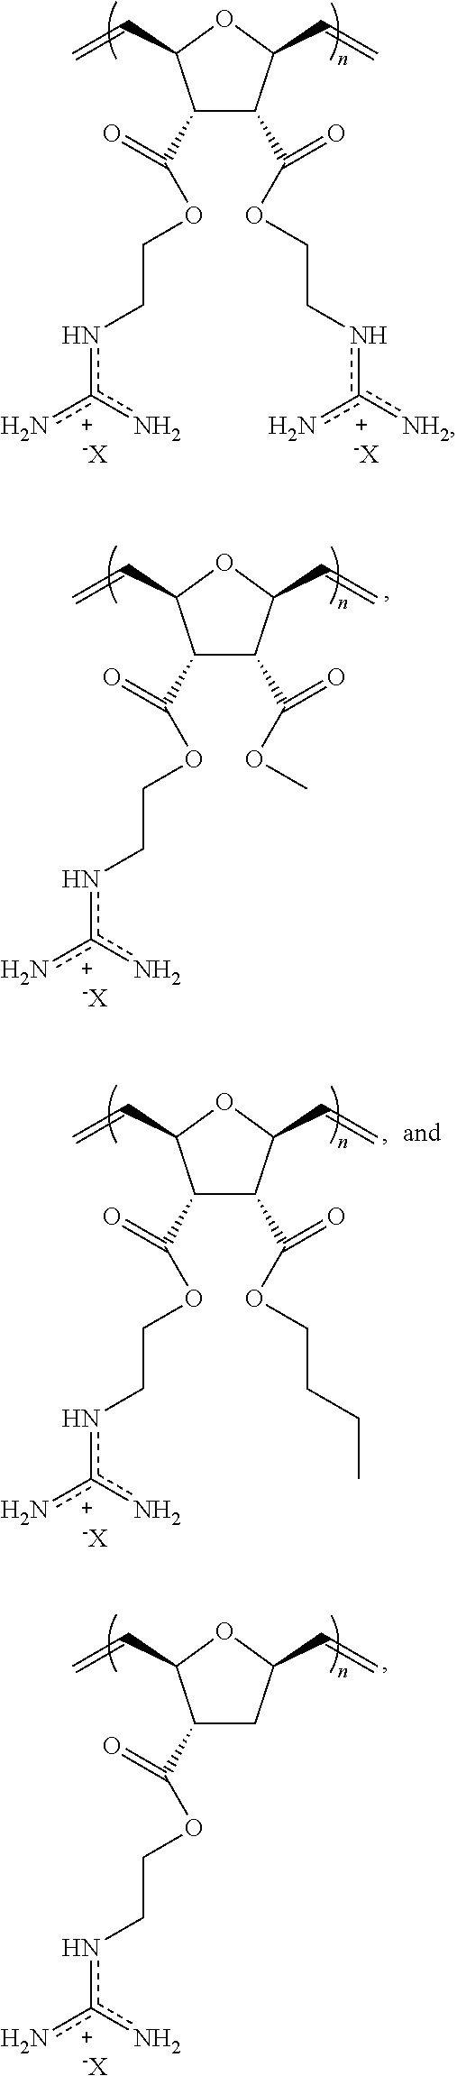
O1C(C=C)C(C(OCCnc(n)n)=O)C(C(OCCnc([NH2])n)=O)C1C=C.[-X].[-X].O1C(C=C)C(C(OCCnc(n)n)=O)C(C(OC)=O)C1C=C.[-X].O1C(C=C)C(C(OCCnc(n)n)=O)C(C(OCCCC)=O)C1C=C.[-X].O1C(C=C)C(C(OCCnc(n)n)=O)CC1C=C.[-X]
